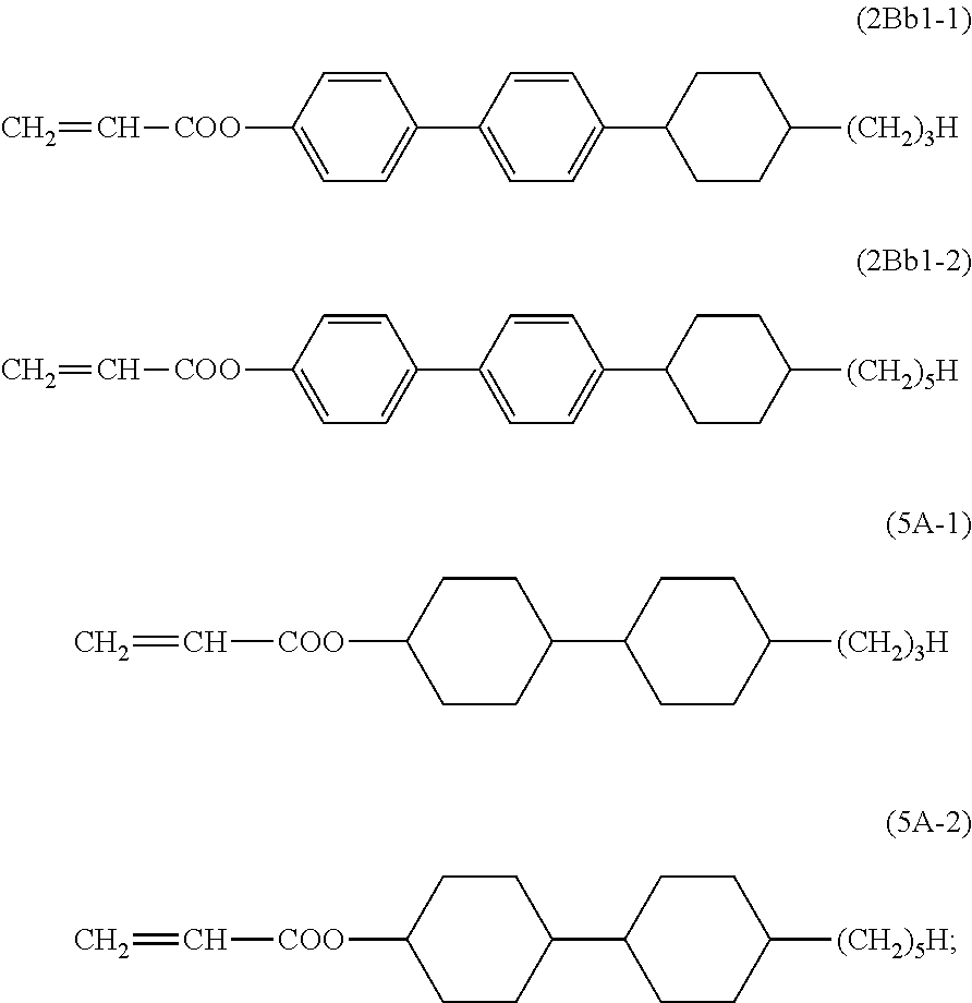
[COO](C=C)C1CCC(C2CCC([(CH2)3H])CC2)CC1.[COO](C=C)C1CCC(C2CCC([(CH2)5H])CC2)CC1.[COO](C=C)C1=CC=C(C2=CC=C(C3CCC([(CH2)3H])CC3)C=C2)C=C1.[COO](C=C)C1=CC=C(C2=CC=C(C3CCC([(CH2)5H])CC3)C=C2)C=C1
